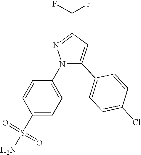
N1(C2=CC=C(S(N)(=O)=O)C=C2)C(C2=CC=C(Cl)C=C2)=CC(C(F)F)=N1
